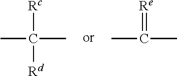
[Rc]C([Rd])(C)C.[Re]=C(C)C
